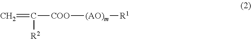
C=C([COO][(AO)m][R1])[R2]
